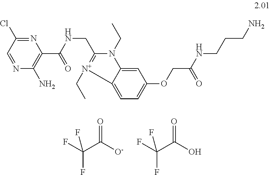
C(C([O-])=O)(F)(F)F.C(C(O)=O)(F)(F)F.N1=C(Cl)C=NC(N)=C1C(NCC1=[N+](CC)C2=CC=C(OCC(NCCCN)=O)C=C2N1CC)=O
